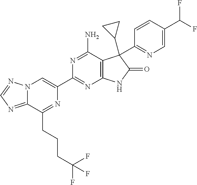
C12=NC=NN1C=C(C1=NC3=C(C(N)=N1)C(C1CC1)(C1=NC=C(C(F)F)C=C1)C(=O)N3)N=C2CCCC(F)(F)F
